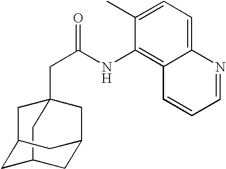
C12(CC(=O)NC3=C4C(=CC=C3C)N=CC=C4)CC3CC(C1)CC(C3)C2
